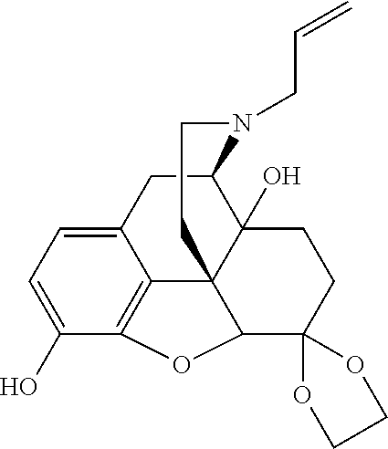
C12CC3=CC=C(O)C4=C3C3(C1(O)CCC1(C3O4)OCCO1)CCN2CC=C
